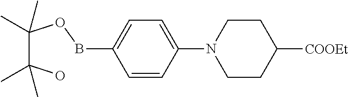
C1=CC(N2CCC([COOEt])CC2)=CC=C1BOC(C(O)(C)C)(C)C
